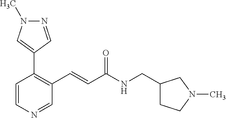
N1=CC(C2=C(C=CC(NCC3CCN(C)C3)=O)C=NC=C2)=CN1C
